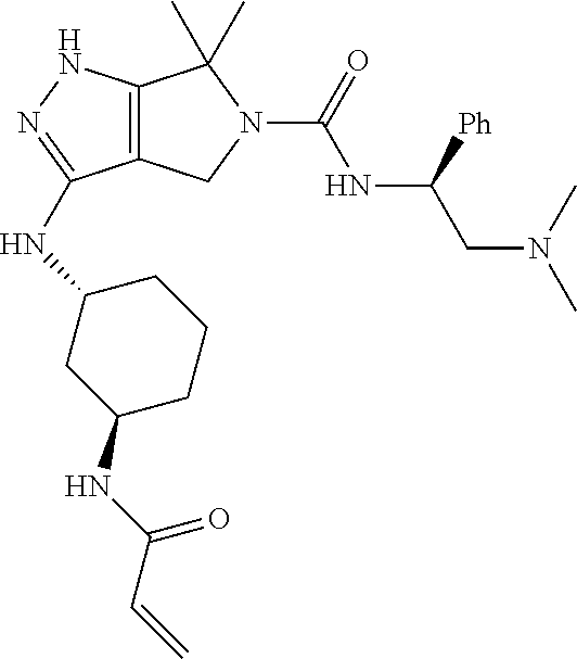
C12=C(NN=C1NC1CC(NC(C=C)=O)CCC1)C(C)(C)N(C(=O)NC(CN(C)C)[Ph])C2
